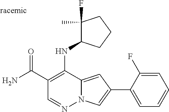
O=C(C1=C(NC2C(F)(C)CCC2)C2=CC(C3=CC=CC=C3F)=CN2N=C1)N
